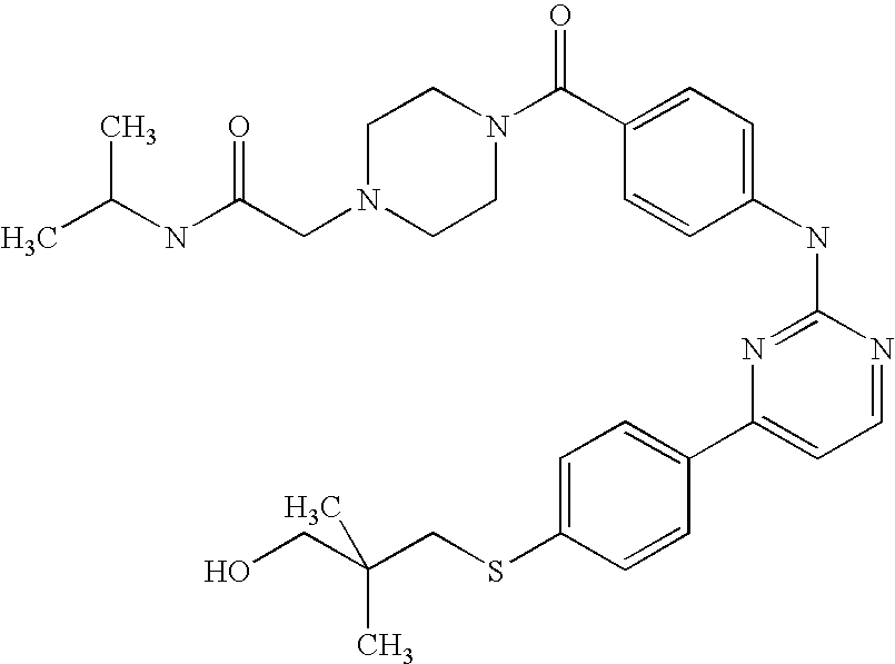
N1(CC(NC(C)C)=O)CCN(C(C2=CC=C(NC3=NC(C4=CC=C(SCC(CO)(C)C)C=C4)=CC=N3)C=C2)=O)CC1
